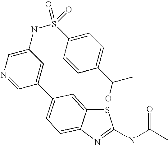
S1C2=CC(C3=CC(NS(C4=CC=C(C(C)O)C=C4)(=O)=O)=CN=C3)=CC=C2N=C1NC(C)=O
